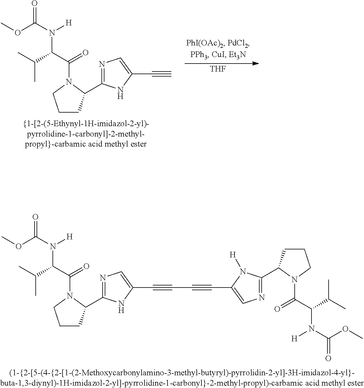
O(C(N([H])C(C(=O)N1CCCC1C1=NC=C(C#C)N1)C(C)C)=O)C.[THF].O(C(N([H])C(C(=O)N1CCCC1C1=NC=C(C#CC#CC2=CN=C(C3CCCN3C(C(N(C(=O)OC)[H])C(C)C)=O)N2[H])N1)C(C)C)=O)C
